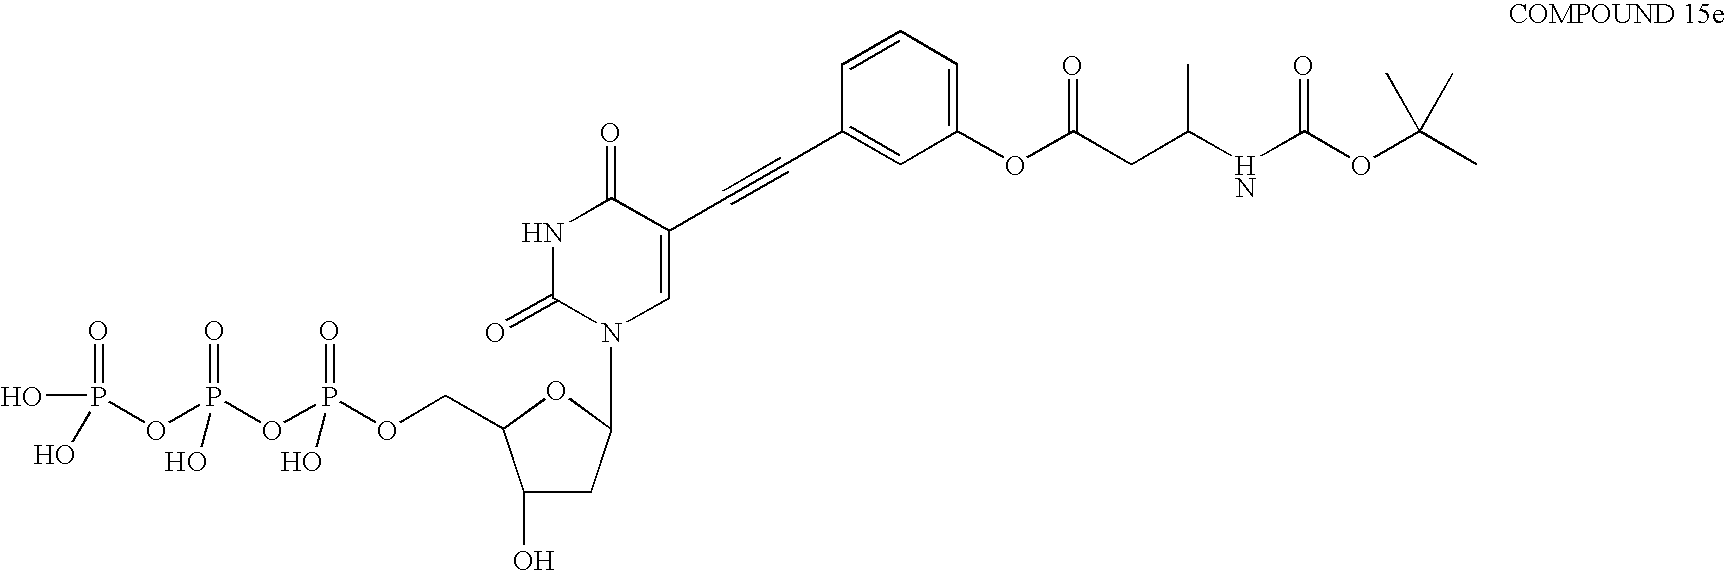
C1(O)CC(N2C=C(C#CC3=CC(OC(CC(NC(OC(C)(C)C)=O)C)=O)=CC=C3)C(=O)NC2=O)OC1COP(O)(OP(OP(O)(=O)O)(=O)O)=O
